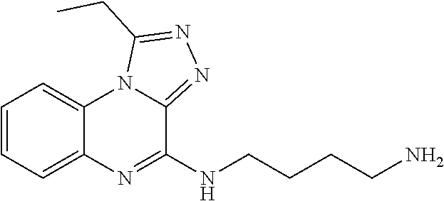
C1=CC=C2C(=C1)N1C(=NN=C1CC)C(NCCCCN)=N2
